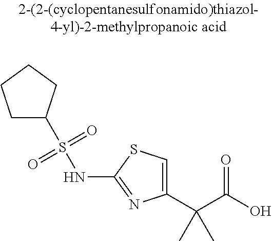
C1(C(C(=O)O)(C)C)=CSC(NS(=O)(=O)C2CCCC2)=N1
